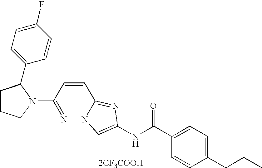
[2CF3COOH].C1=CC(CCC)=CC=C1C(NC1=CN2N=C(N3C(C4=CC=C(F)C=C4)CCC3)C=CC2=N1)=O
